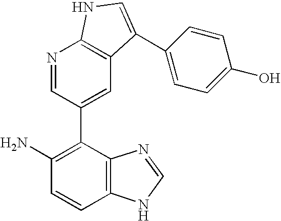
C12=C(C=CC(N)=C1C1=CC3=C(N=C1)NC=C3C1=CC=C(O)C=C1)NC=N2
